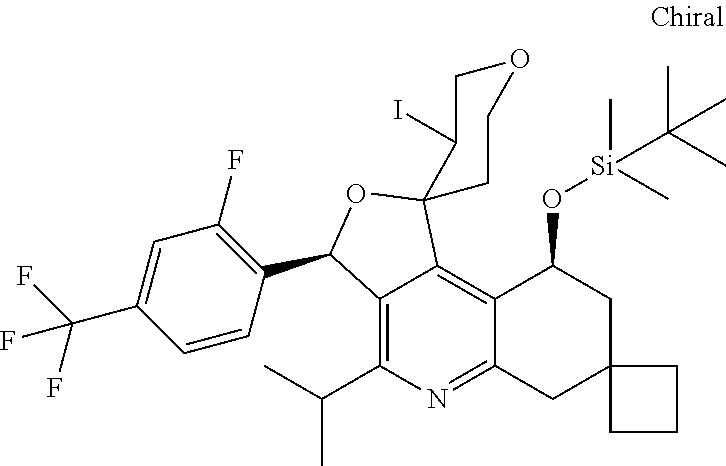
C12=C(C(C)C)N=C3C(=C1C1(OC2C2=C(F)C=C(C(F)(F)F)C=C2)C(I)COCC1)C(O[Si](C)(C)C(C)(C)C)CC1(C3)CCC1
